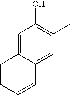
C1=C2C(=CC(C)=C1O)C=CC=C2
